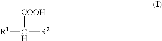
[R1]C([R2])[COOH]
